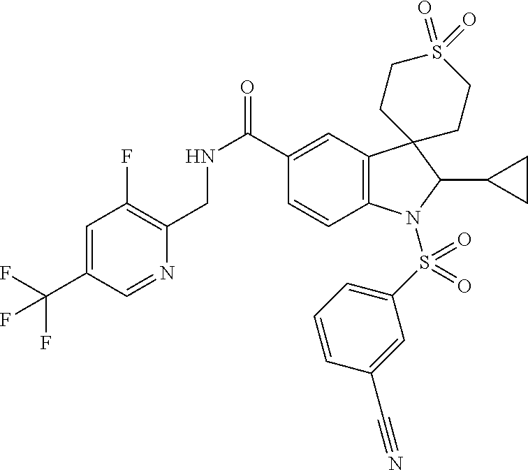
C1=C(C(F)(F)F)C=NC(CNC(=O)C2=CC3=C(C=C2)N(S(C2=CC=CC(C#N)=C2)(=O)=O)C(C2CC2)C32CCS(=O)(=O)CC2)=C1F
